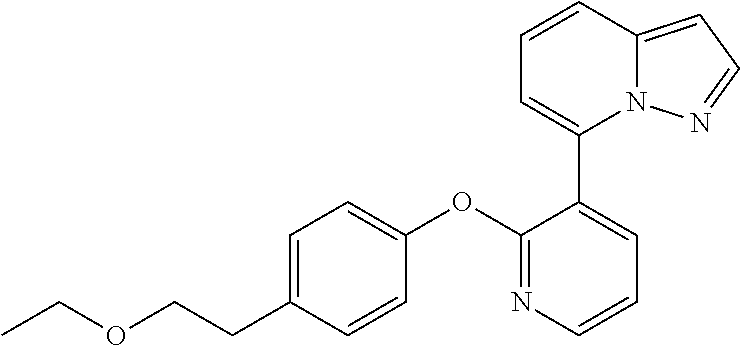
C1=C(CCOCC)C=CC(OC2=NC=CC=C2C2=CC=CC3=CC=NN23)=C1
